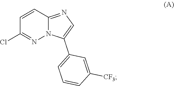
C1=CC2=NC=C(C3=CC=CC([CF3])=C3)N2N=C1Cl
